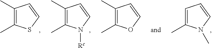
C1(C)=C(C)SC=C1.C1(C)=C(C)N([Rc])C=C1.C1=C(C)N(C)C=C1.C1(C)=C(C)OC=C1
